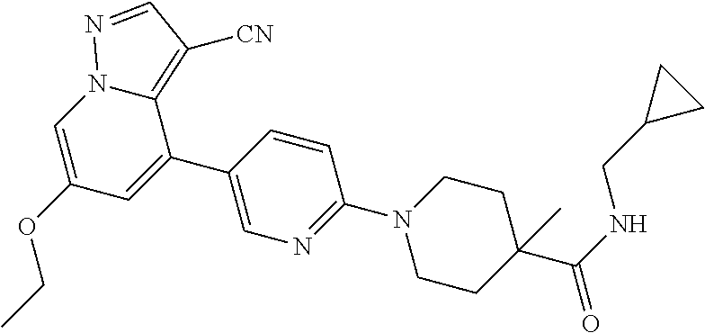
C1=C(C2=CC(OCC)=CN3C2=C([CN])C=N3)C=CC(N2CCC(C(NCC3CC3)=O)(C)CC2)=N1
